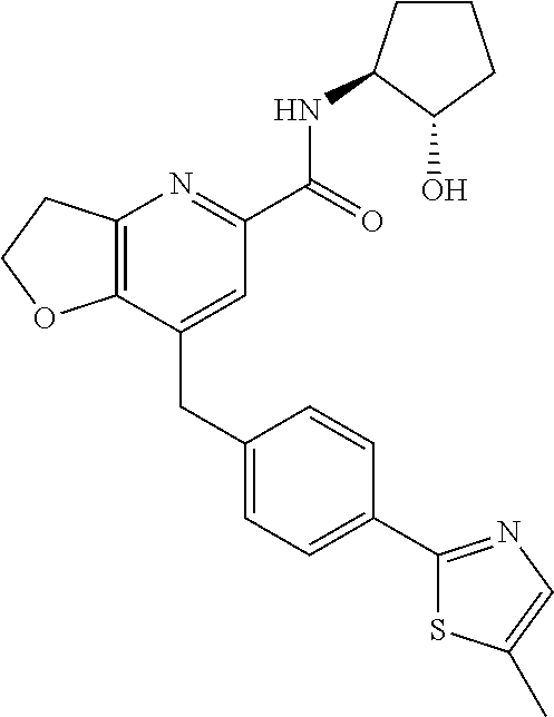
C12=C(CCO1)N=C(C(NC1CCCC1O)=O)C=C2CC1=CC=C(C2=NC=C(C)S2)C=C1
